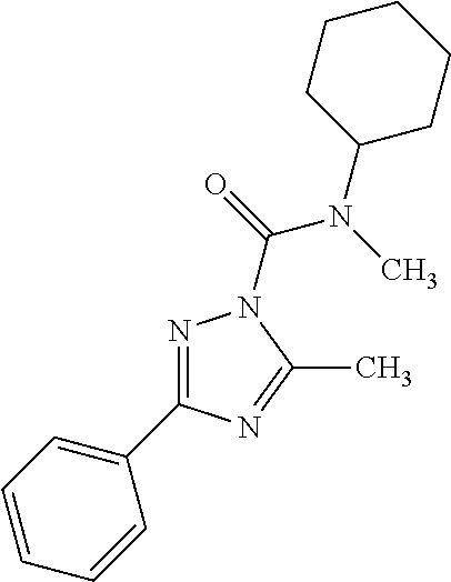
N1=C(C2=CC=CC=C2)N=C(C)N1C(N(C1CCCCC1)C)=O
